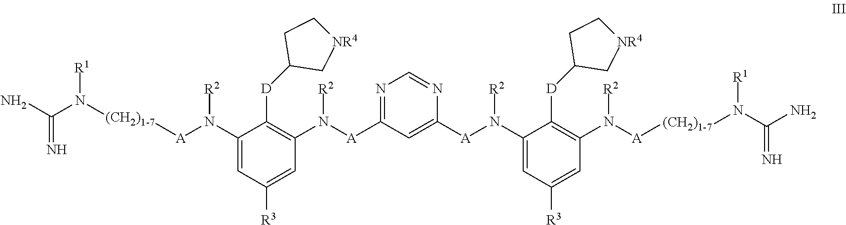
NC(N([(CH2)1-7][A]N(C1=CC([R3])=CC(N([A]C2=NC=NC([A]N(C3=CC([R3])=CC(N([A][(CH2)1-7]N(C(N)=N)[R1])[R2])=C3[D]C3C[NR4]CC3)[R2])=C2)[R2])=C1[D]C1C[NR4]CC1)[R2])[R1])=N
